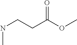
N(CCC(OC)=O)C
